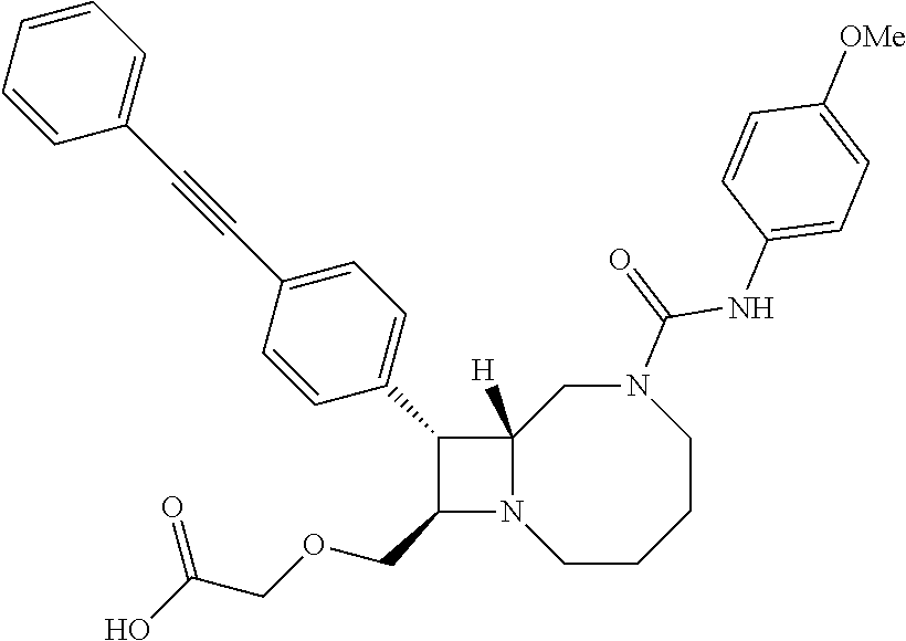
C12([H])N(CCCCN(C(=O)NC3=CC=C([OMe])C=C3)C1)C(COCC(O)=O)C2C1=CC=C(C#CC2=CC=CC=C2)C=C1
